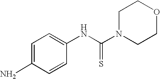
C1=C(N)C=CC(NC(N2CCOCC2)=S)=C1
